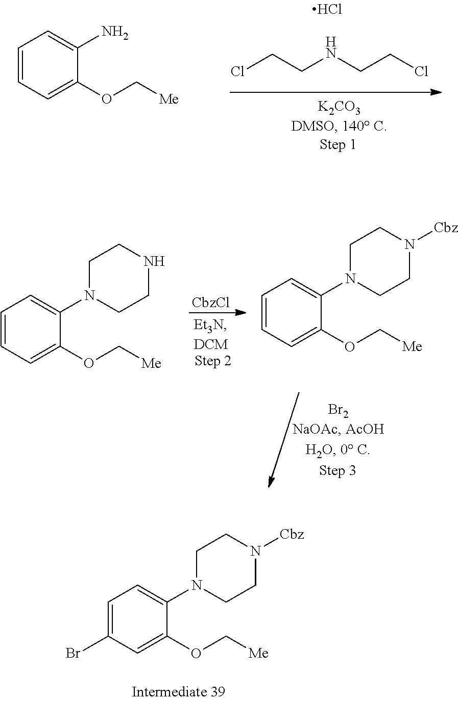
C1=CC=C(OC[Me])C(N)=C1.ClCCNCCCl.C1=CC=C(OC[Me])C(N2CCNCC2)=C1.[CbzCl].C1=CC=C(OC[Me])C(N2CCN([Cbz])CC2)=C1.C1=C(Br)C=C(OC[Me])C(N2CCN([Cbz])CC2)=C1
